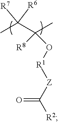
C(C)(C(C)(O[R1][Z]C([R2])=O)[R8])([R6])[R7]
